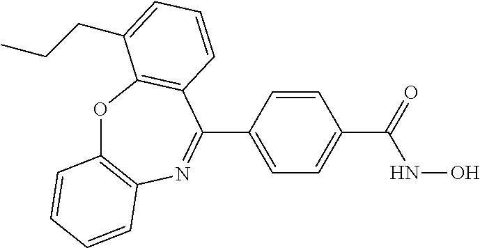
O1C2=C(N=C(C3=CC=C(C(NO)=O)C=C3)C3=C1C(CCC)=CC=C3)C=CC=C2
